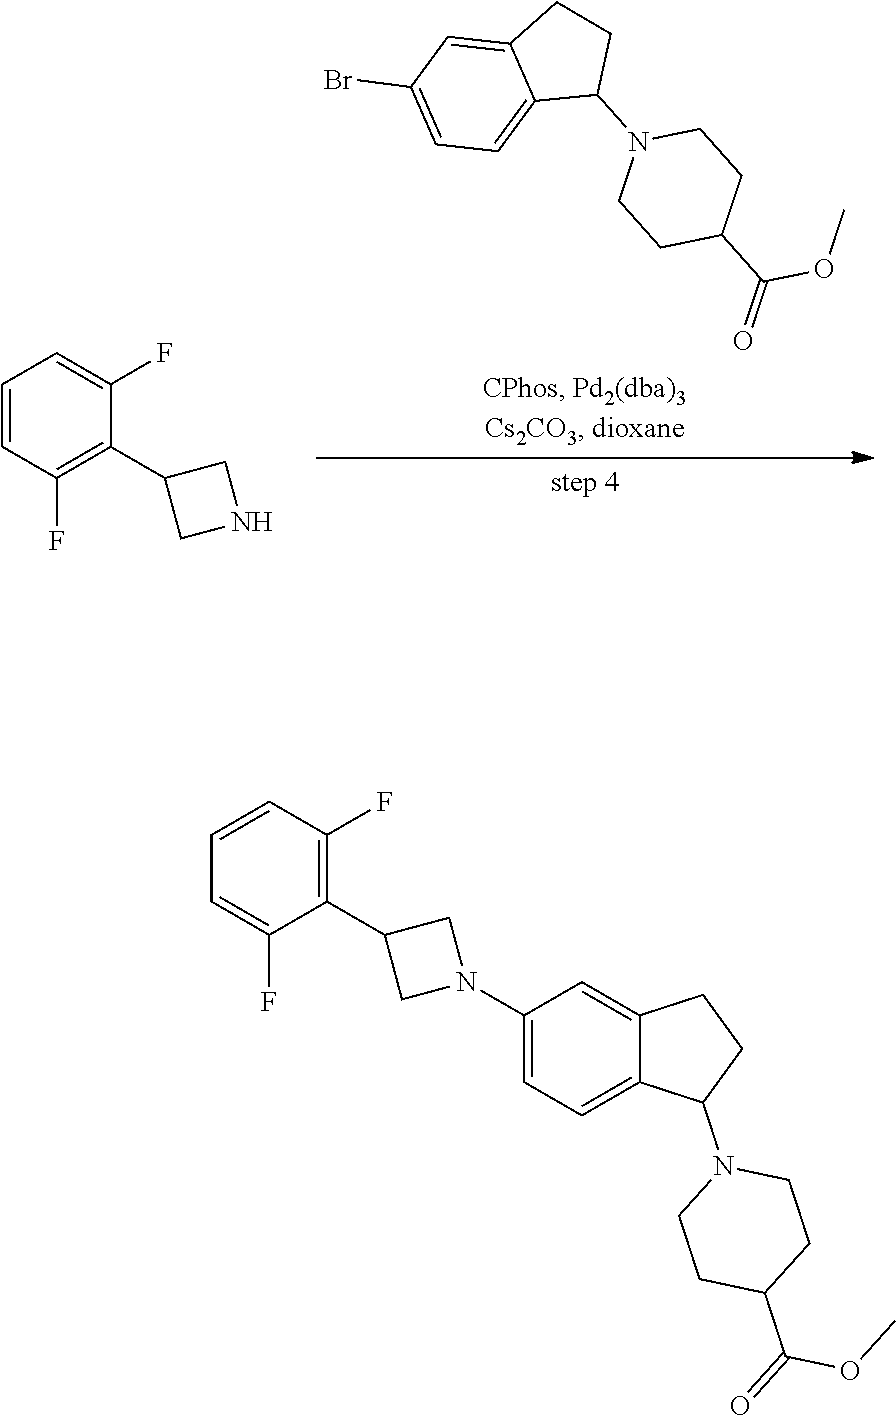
C1C(C(=O)OC)CCN(C2CCC3=CC(Br)=CC=C23)C1.C1=CC(F)=C(C2CNC2)C(F)=C1.C1=CC(F)=C(C2CN(C3=CC=C4C(=C3)CCC4N3CCC(C(OC)=O)CC3)C2)C(F)=C1
